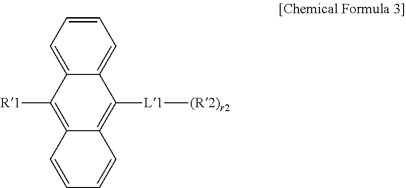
C1=CC=C2C(=C1)C([L1][(R2)r2])=C1C(=C2[R1])C=CC=C1
